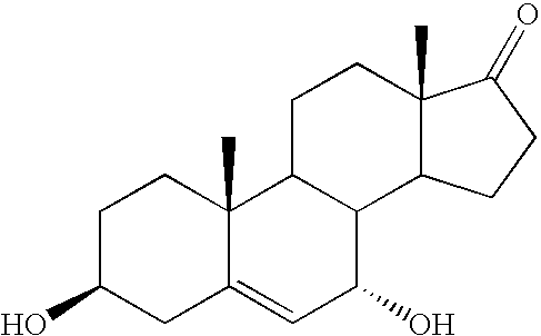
C1C(O)CC2=CC(O)C3C(C2(C)C1)CCC1(C)C3CCC1=O
